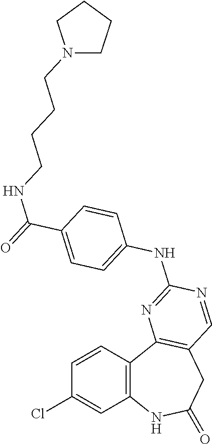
C1=CC2=C(C=C1Cl)NC(=O)CC1=C2N=C(NC2=CC=C(C(=O)NCCCCN3CCCC3)C=C2)N=C1
